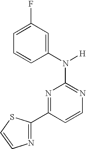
N1=C(N([H])C2=CC(F)=CC=C2)N=C(C2=NC=CS2)C=C1
